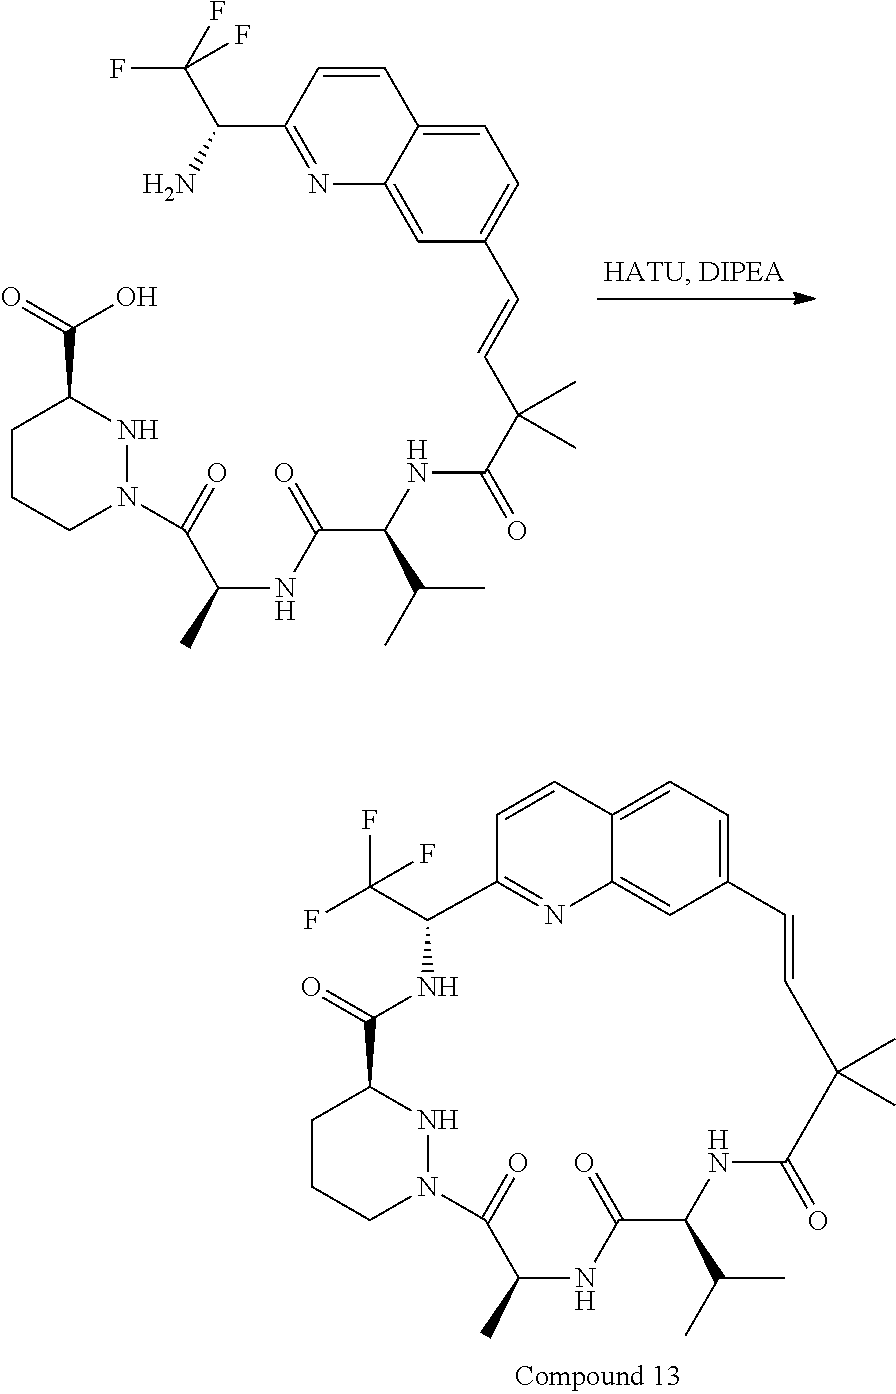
C1CCN(C(=O)C(C)NC(=O)C(C(C)C)NC(C(C=CC2=CC=C3C(=C2)N=C(C(N)C(F)(F)F)C=C3)(C)C)=O)NC1C(=O)O.C1CCN2NC1C(=O)NC(C(F)(F)F)C1=NC3=CC(=CC=C3C=C1)C=CC(C)(C)C(=O)NC(C(C)C)C(=O)NC(C)C2=O
